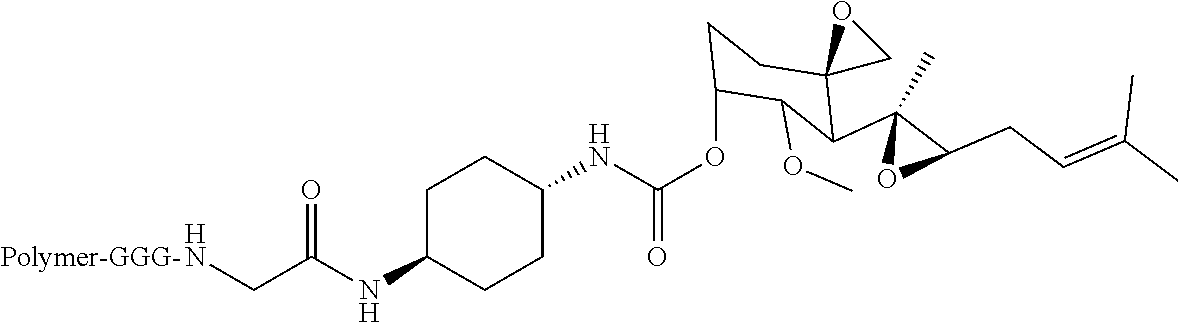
C1(NC(OC2CCC3(C(C4(C)OC4CC=C(C)C)C2OC)CO3)=O)CCC(NC(CN)=O)CC1.[Polymer-GGG-]
